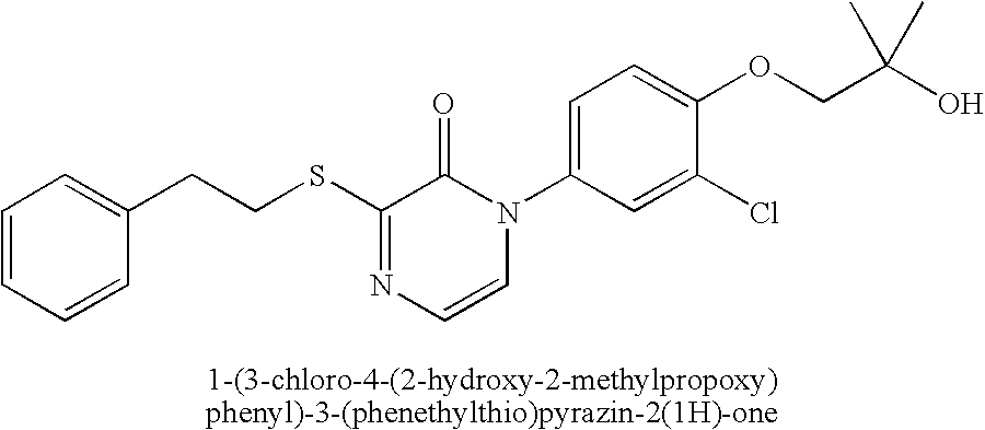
S(C1=NC=CN(C2=CC=C(OCC(O)(C)C)C(Cl)=C2)C1=O)CCC1=CC=CC=C1
